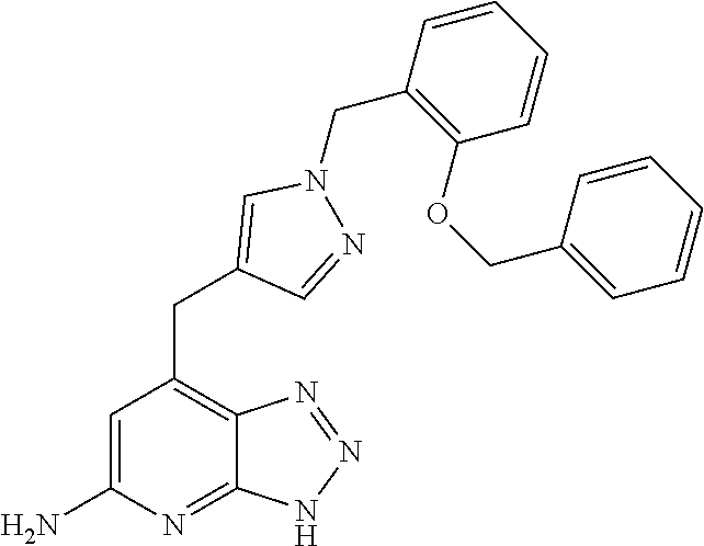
C1=C(N)N=C2C(=C1CC1=CN(CC3=C(OCC4=CC=CC=C4)C=CC=C3)N=C1)N=NN2
